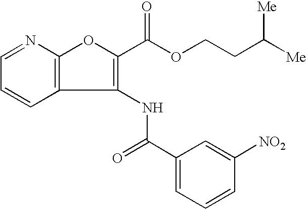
C1=CC=NC2=C1C(NC(C1=CC=CC([NO2])=C1)=O)=C(C(OCCC([Me])[Me])=O)O2
